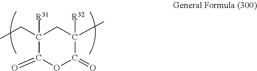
C1([R31])(CC)C(=O)OC(=O)C([R32])(C)C1
